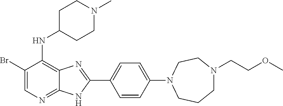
C1(Br)=CN=C2C(=C1NC1CCN(C)CC1)N=C(C1=CC=C(N3CCCN(CCOC)CC3)C=C1)N2
